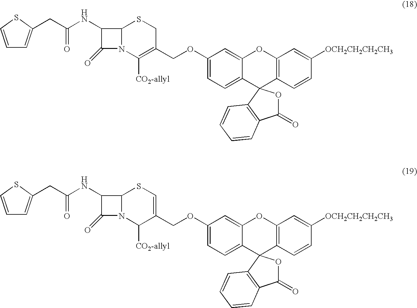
C(C(NC1C(=O)N2C1SCC(COC1=CC=C3C(=C1)OC1=C(C=CC([OCH2CH2CH2CH3])=C1)C31OC(=O)C3=C1C=CC=C3)=C2[CO2-allyl])=O)C1=CC=CS1.C(C(NC1C(=O)N2C1SC=C(COC1=CC=C3C(=C1)OC1=C(C=CC([OCH2CH2CH2CH3])=C1)C31OC(=O)C3=C1C=CC=C3)C2[CO2-allyl])=O)C1=CC=CS1
